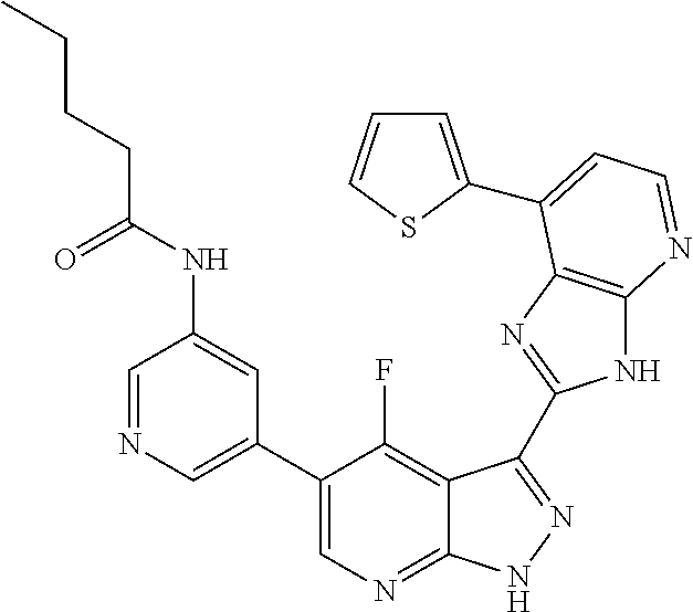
C1=NC=C(C2=CN=C3C(=C2F)C(C2=NC4=C(N2)N=CC=C4C2=CC=CS2)=NN3)C=C1NC(CCCC)=O
